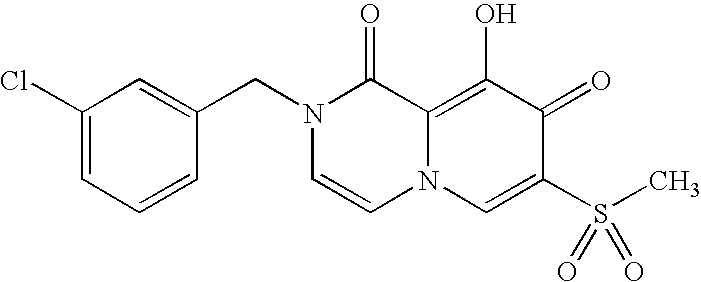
C1(Cl)=CC=CC(CN2C=CN3C(=C(O)C(=O)C(S(C)(=O)=O)=C3)C2=O)=C1
